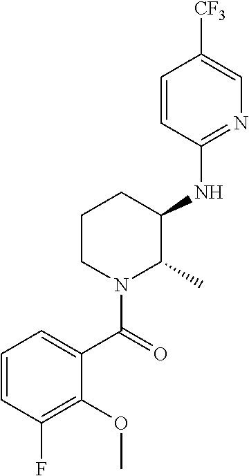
O(C)C1=C(F)C=CC=C1C(N1C(C)C(NC2=NC=C([CF3])C=C2)CCC1)=O
